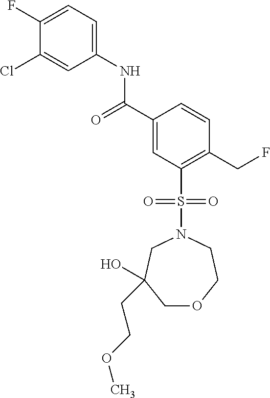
C1(F)=CC=C(NC(C2=CC(S(=O)(=O)N3CC(O)(CCOC)COCC3)=C(CF)C=C2)=O)C=C1Cl
